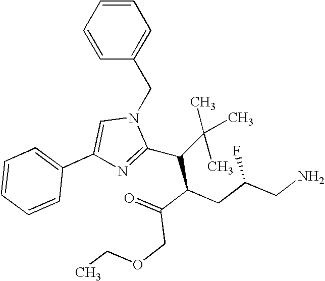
C1=CC=CC(CN2C=C(C3=CC=CC=C3)N=C2C(C(C(=O)COCC)CC(CN)F)C(C)(C)C)=C1
